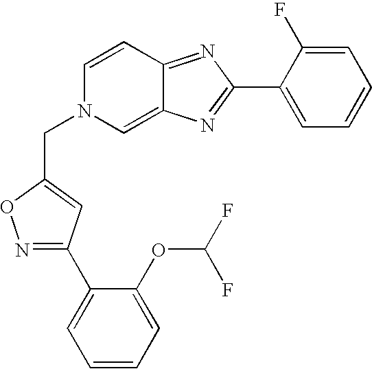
N1=C(C2=CC=CC=C2OC(F)F)C=C(CN2C=C3C(=NC(C4=CC=CC=C4F)=N3)C=C2)O1
